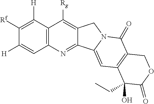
C12=C(C([H])=C([Rf])C([H])=C1)C([Rg])=C1C(=N2)C2=CC3=C(C(=O)N2C1)COC(=O)C3(CC)O
